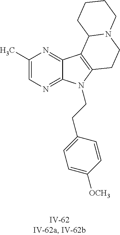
C1(C)=CN=C2C(=N1)C1=C(N2CCC2=CC=C([OCH3])C=C2)CCN2C1CCCC2
